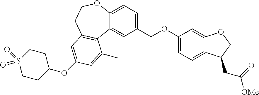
C1(COC2=CC=C3C(=C2)OCC3CC([OMe])=O)=CC=C2C(=C1)C1=C(CCO2)C=C(OC2CCS(=O)(=O)CC2)C=C1C
